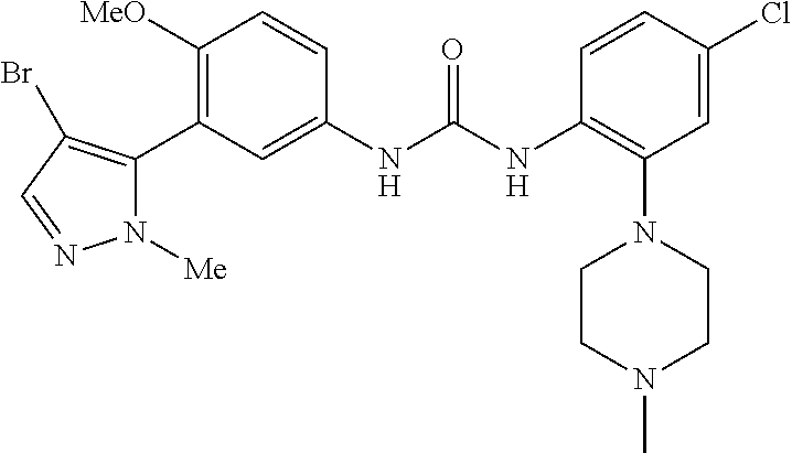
C1([MeO])=C(C2=C(Br)C=NN2[Me])C=C(NC(NC2=C(N3CCN(C)CC3)C=C(Cl)C=C2)=O)C=C1
